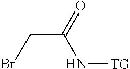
BrCC(=O)N[TG]
